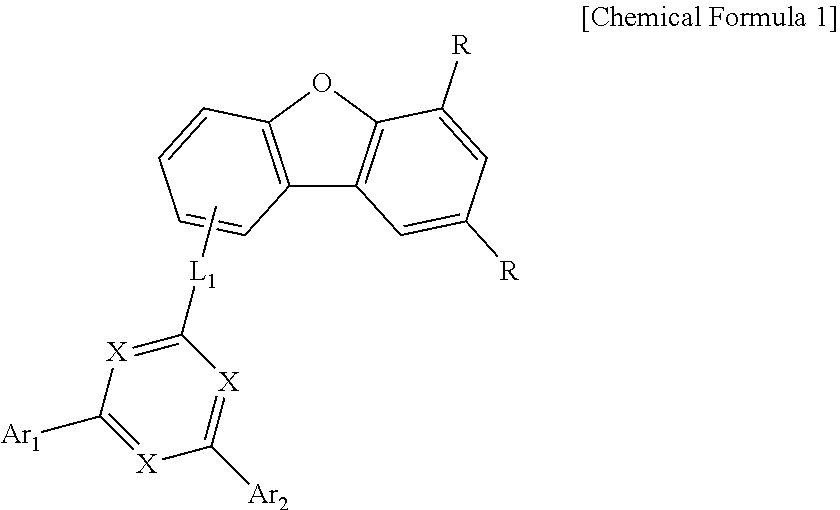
C12=C(OC3=C1C=C([R])C=C3[R])C=CC=C2.C[L1]C1=[X]C([Ar1])=[X]C([Ar2])=[X]1
